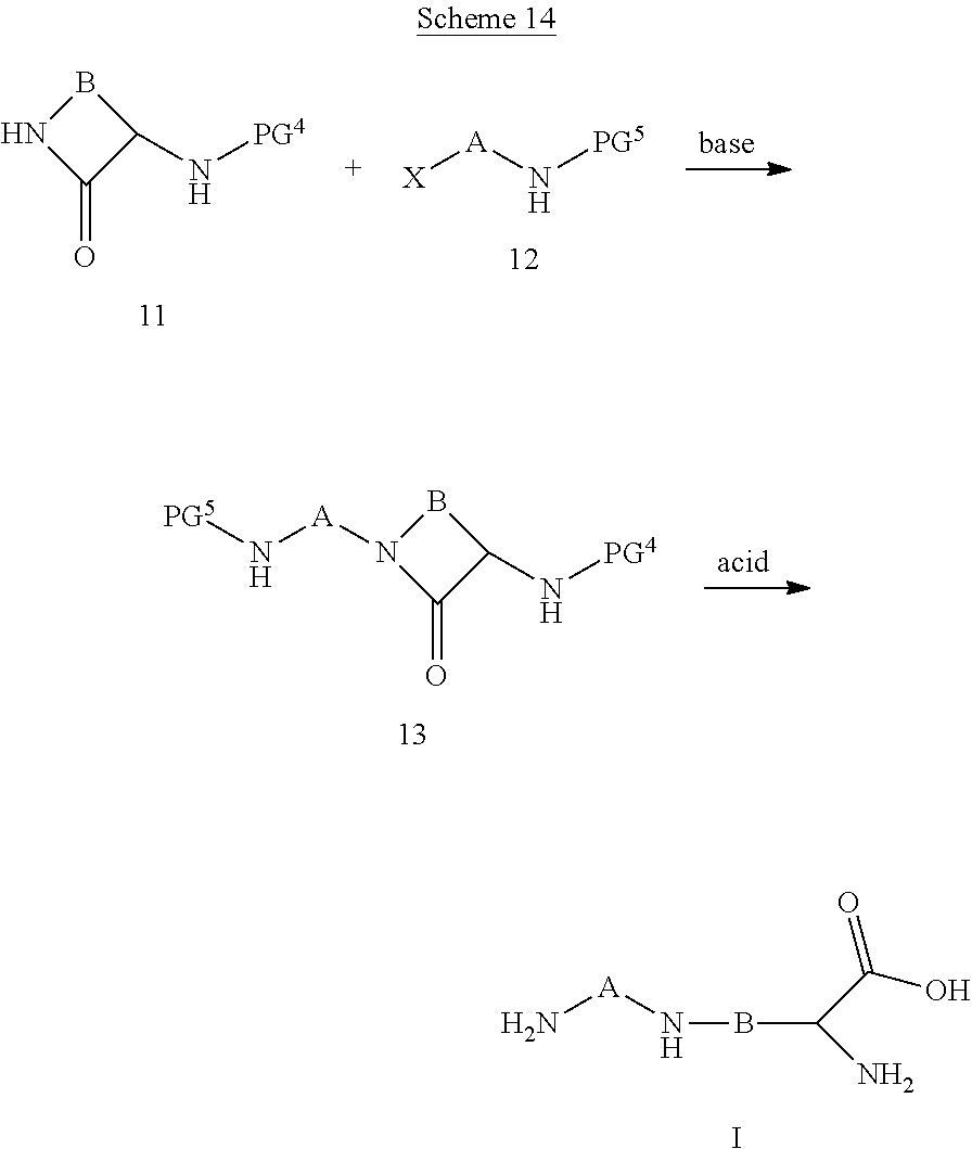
[A](N)NBC(C(=O)O)N.I.B1NC(=O)C1N[PG4].[A](N[PG5])[X].B1C(N[PG4])C(=O)N1[A]N[PG5]
